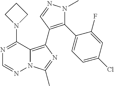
N12C(=C(C3=C(C4=CC=C(Cl)C=C4F)N(C)N=C3)N=C1C)C(N1CCC1)=NC=N2
